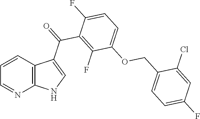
C1=CC2=C(N=C1)NC=C2C(=O)C1=C(F)C(OCC2=CC=C(F)C=C2Cl)=CC=C1F
